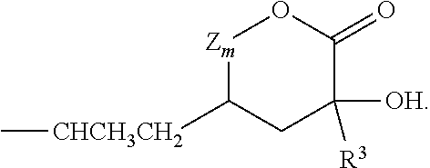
[Zm]1C([CHCH3CH2]C)CC([OH])([R3])C(=O)O1
